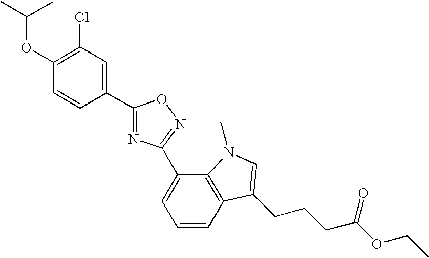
CC(C)OC1=C(Cl)C=C(C2=NC(C3=CC=CC4=C3N(C)C=C4CCCC(OCC)=O)=NO2)C=C1
